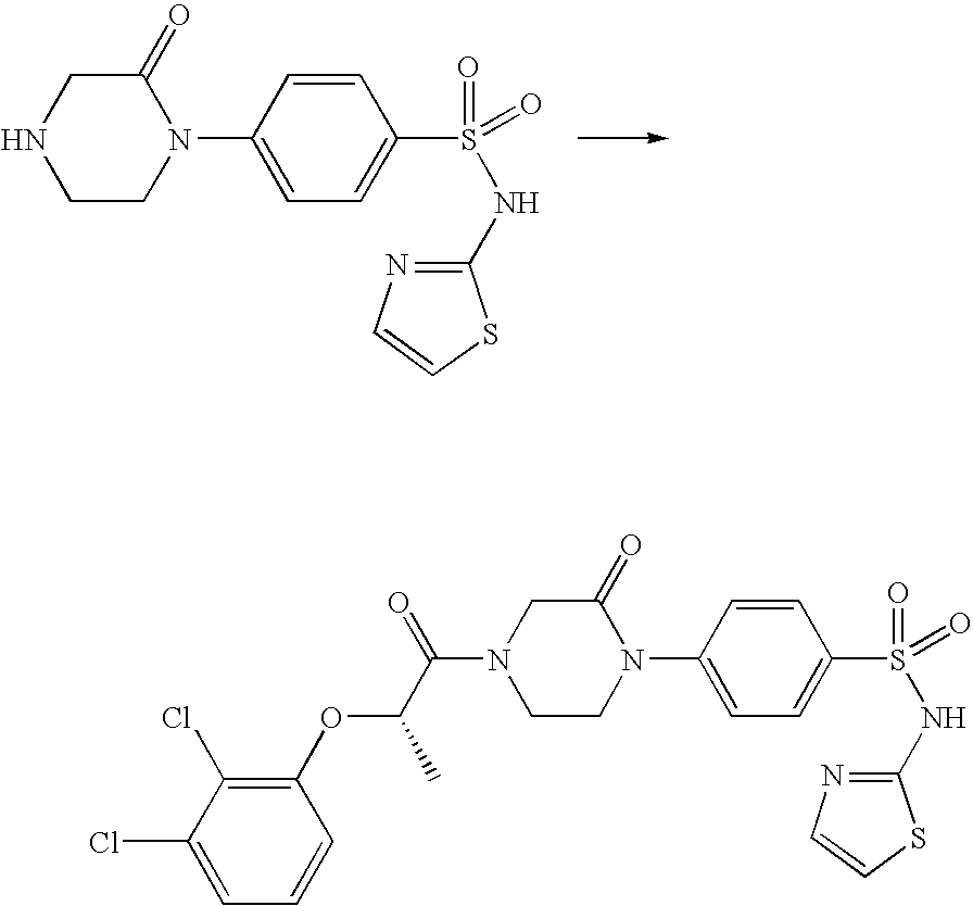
C1(=O)CNCCN1C1=CC=C(S(=O)(NC2=NC=CS2)=O)C=C1.C1(=O)CN(C(C(C)OC2=C(Cl)C(Cl)=CC=C2)=O)CCN1C1=CC=C(S(=O)(NC2=NC=CS2)=O)C=C1
